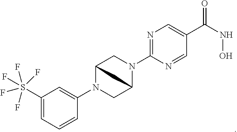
C1(S(F)(F)(F)(F)F)=CC=CC(N2CC3N(C4=NC=C(C(NO)=O)C=N4)CC2C3)=C1
